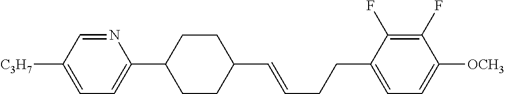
C1CC(C2=CC=C([C3H7])C=N2)CCC1C=CCCC1=CC=C([OCH3])C(F)=C1F
